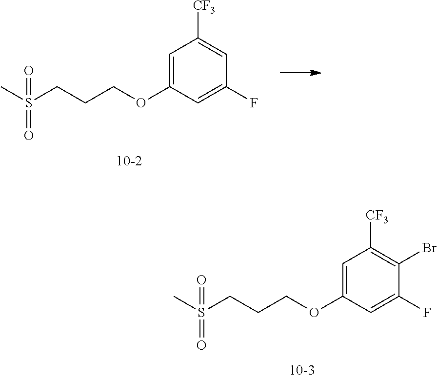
CS(CCCOC1=CC([CF3])=C(Br)C(F)=C1)(=O)=O.CS(CCCOC1=CC([CF3])=CC(F)=C1)(=O)=O
